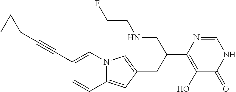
OC1=C(C(CNCCF)CC2=CN3C(=C2)C=CC(C#CC2CC2)=C3)N=CNC1=O
